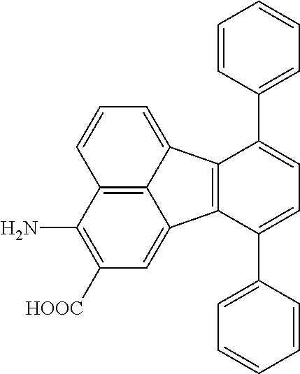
C12=C3C(=CC([HOOC])=C1N)C1=C(C3=CC=C2)C(C2=CC=CC=C2)=CC=C1C1=CC=CC=C1
